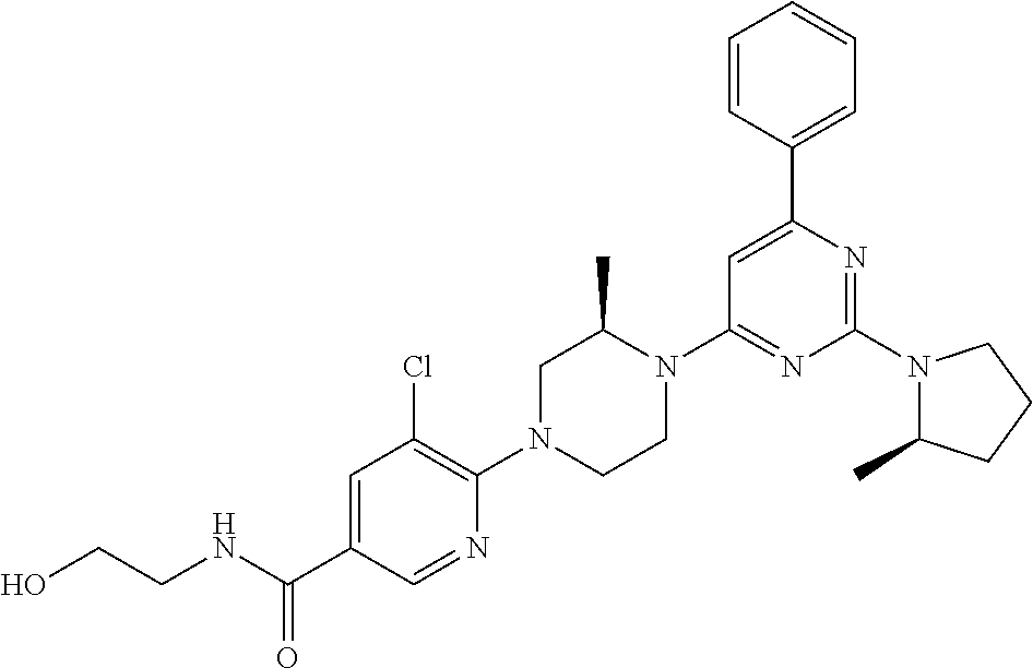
N1(C2=NC(C3=CC=CC=C3)=CC(N3C(C)CN(C4=C(Cl)C=C(C(NCCO)=O)C=N4)CC3)=N2)C(C)CCC1
